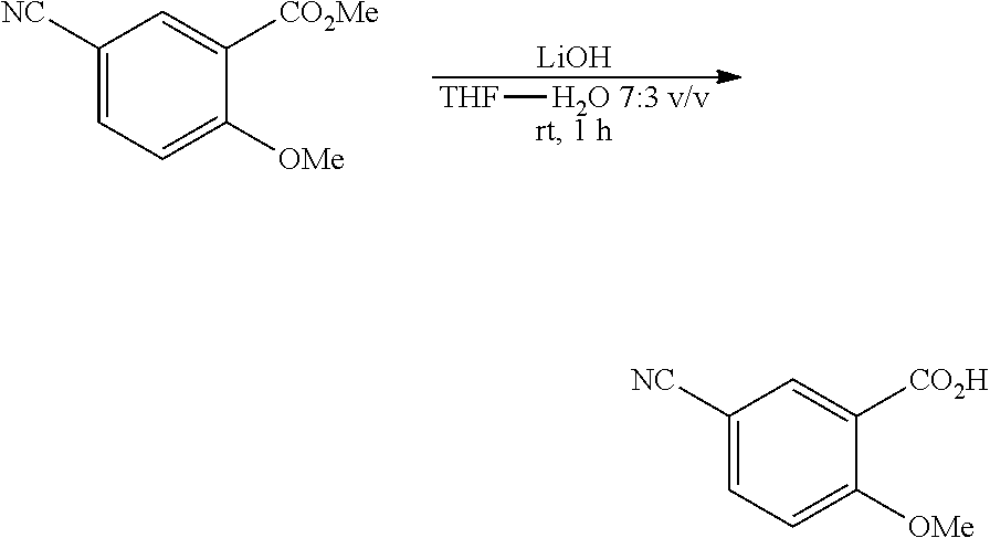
[THF][H2O 7:3 v/v].[LiOH].C1([NC])=CC=C([OMe])C([CO2Me])=C1.C1([NC])=CC=C([OMe])C([CO2H])=C1
